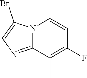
N12C(=NC=C1Br)C(C)=C(F)C=C2
